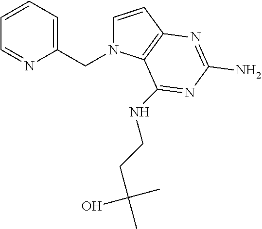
C1=CC2=C(N1CC1=CC=CC=N1)C(NCCC(O)(C)C)=NC(N)=N2
